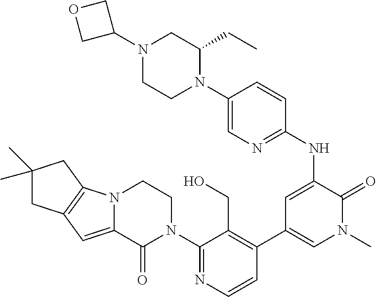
N12C(=CC3=C1CC(C)(C)C3)C(=O)N(C1=NC=CC(C3=CN(C)C(=O)C(NC4=NC=C(N5C(CC)CN(C6COC6)CC5)C=C4)=C3)=C1CO)CC2
